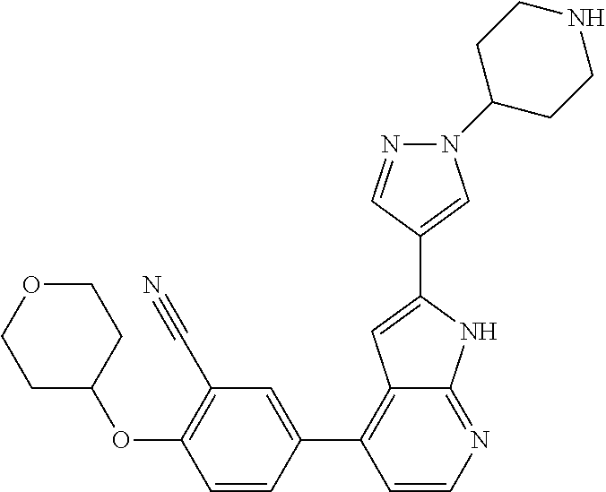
C1=CC(C2=C3C(=NC=C2)NC(C2=CN(C4CCNCC4)N=C2)=C3)=CC(C#N)=C1OC1CCOCC1
